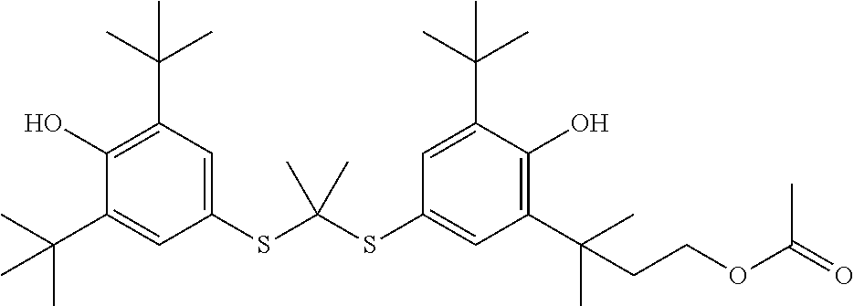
C1(C(C)(C)C)=CC(SC(SC2=CC(C(C)(C)CCOC(=O)C)=C(O)C(C(C)(C)C)=C2)(C)C)=CC(C(C)(C)C)=C1O
